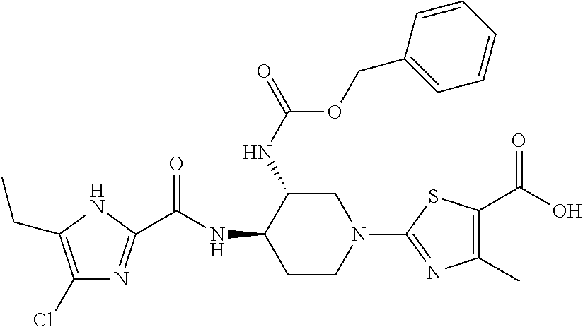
C1(Cl)=C(CC)NC(C(NC2CCN(C3=NC(C)=C(C(O)=O)S3)CC2NC(OCC2=CC=CC=C2)=O)=O)=N1
